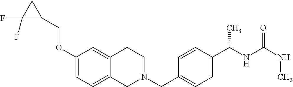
C1(OCC2CC2(F)F)=CC=C2C(=C1)CCN(CC1=CC=C(C(NC(=O)NC)C)C=C1)C2
